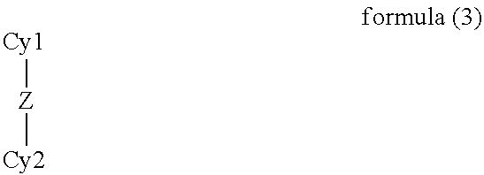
[Cy1][Z][Cy2]
